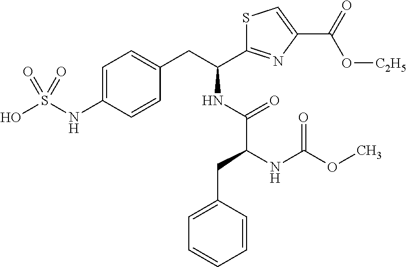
C1=C(NS(O)(=O)=O)C=CC(CC(NC(C(NC(OC)=O)CC2=CC=CC=C2)=O)C2=NC(C(O[C2H5])=O)=CS2)=C1
